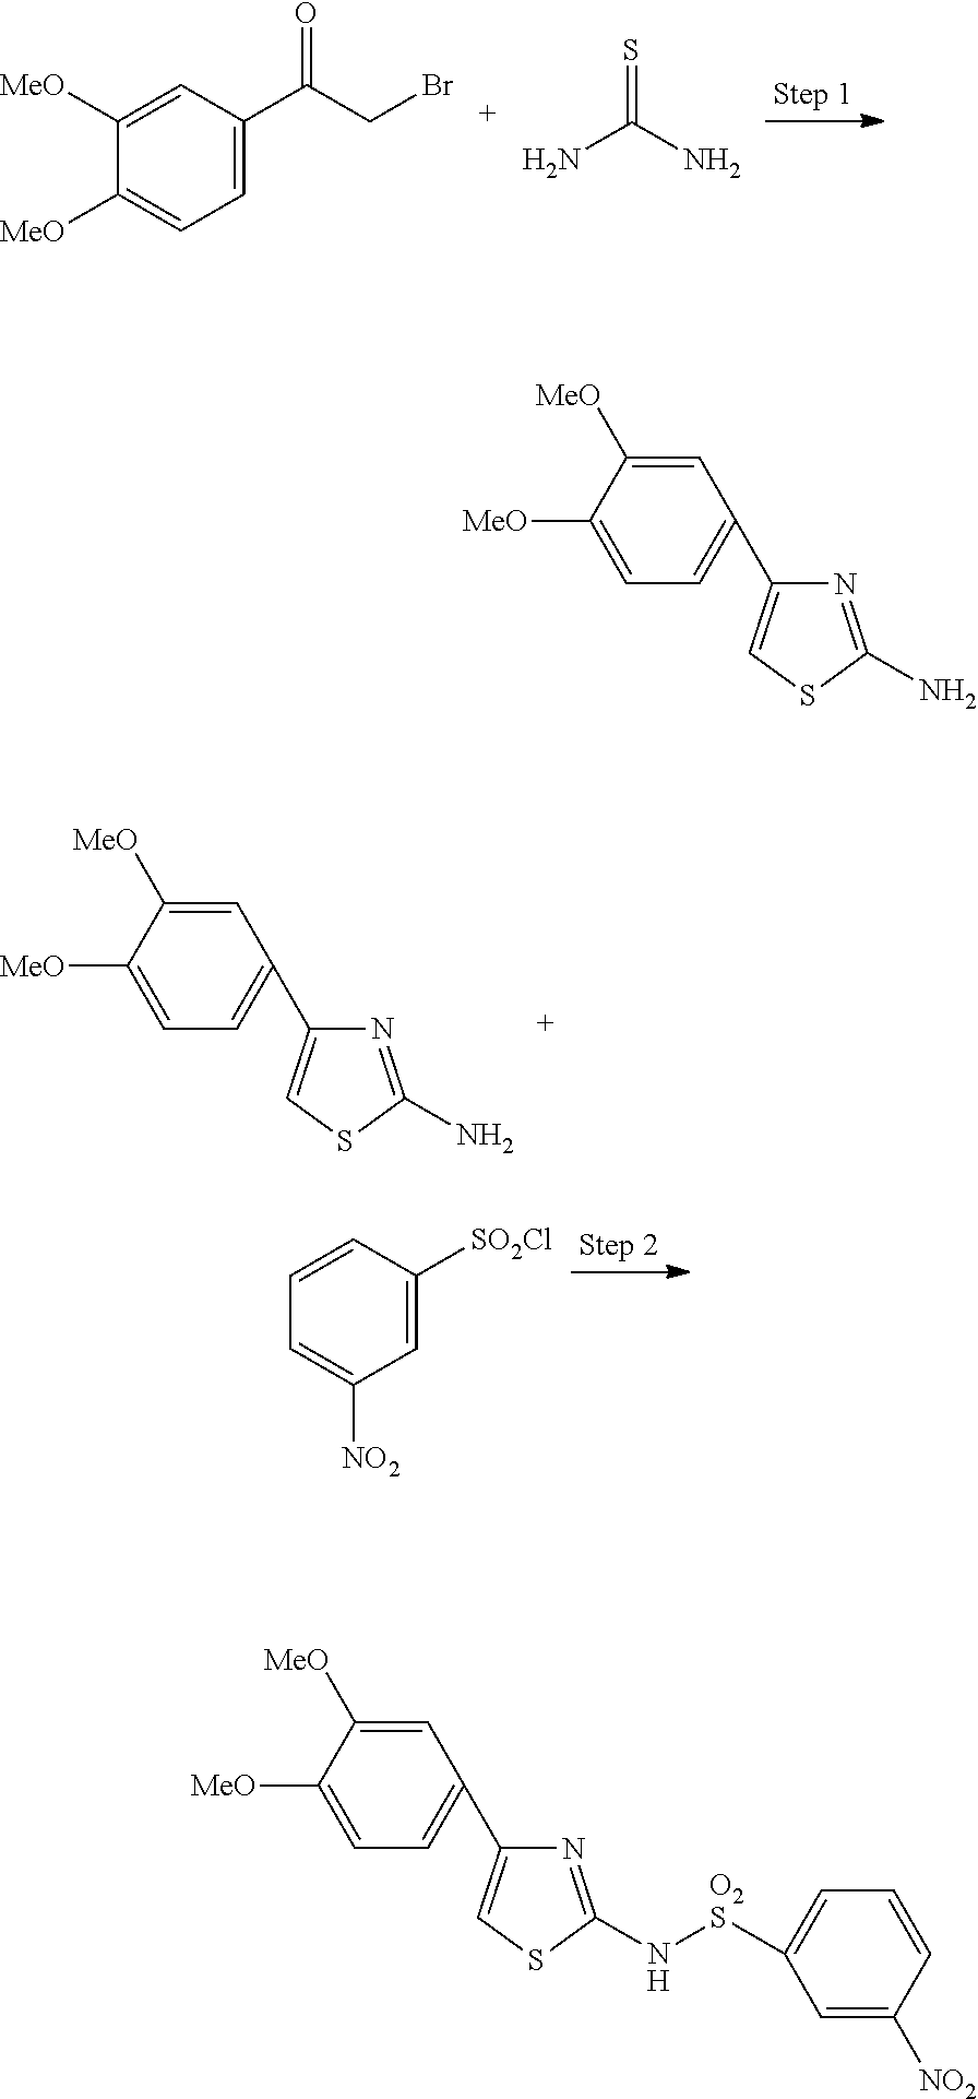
C1([MeO])=CC(C(CBr)=O)=CC=C1[MeO].NC(N)=S.C1=C([MeO])C([MeO])=CC(C2=CSC(N)=N2)=C1.C1=CC([SO2Cl])=CC([NO2])=C1.C1=C([MeO])C([MeO])=CC(C2=CSC(N)=N2)=C1.C1=C([MeO])C([MeO])=CC(C2=CSC(N[O2S]C3=CC=CC([NO2])=C3)=N2)=C1
